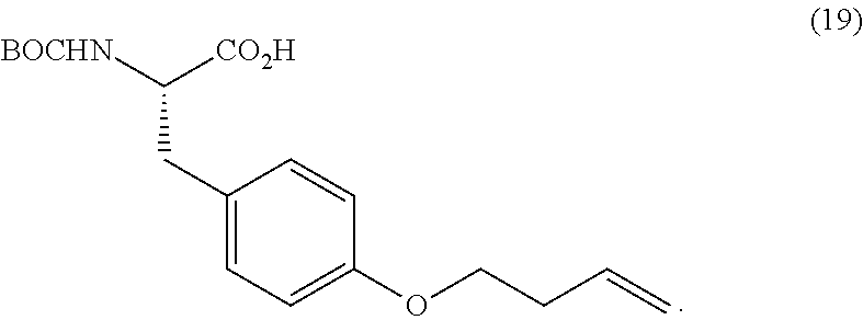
[BOCHN]C([CO2H])CC1=CC=C(OCCC=C)C=C1
